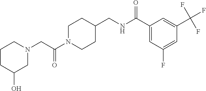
C1N(C(CN2CCCC(O)C2)=O)CCC(CNC(C2=CC(F)=CC(C(F)(F)F)=C2)=O)C1
